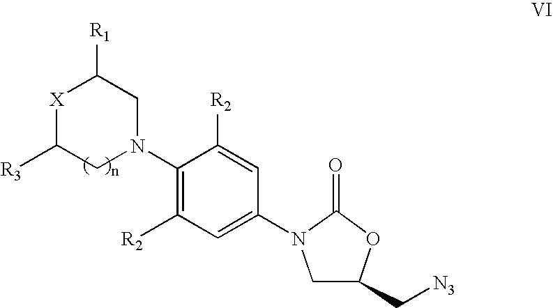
[X]1C([R3])CN(C2=C([R2])C=C(N3CC(C[N3])OC3=O)C=C2[R2])CC1[R1]
